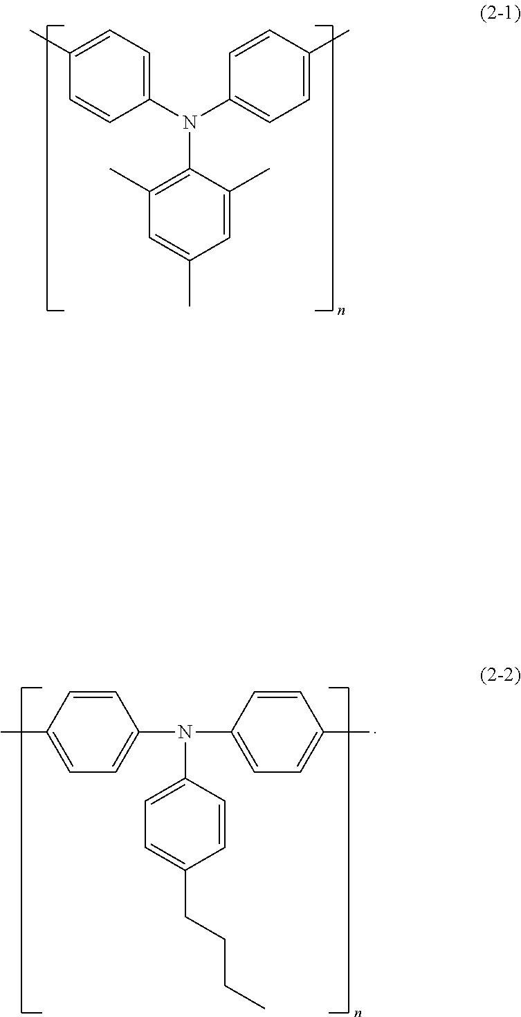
C1(N(C2=CC=C(C)C=C2)C2=C(C)C=C(C)C=C2C)=CC=C(C)C=C1.C1=CC(C)=CC=C1N(C1=CC=C(C)C=C1)C1=CC=C(CCCC)C=C1
